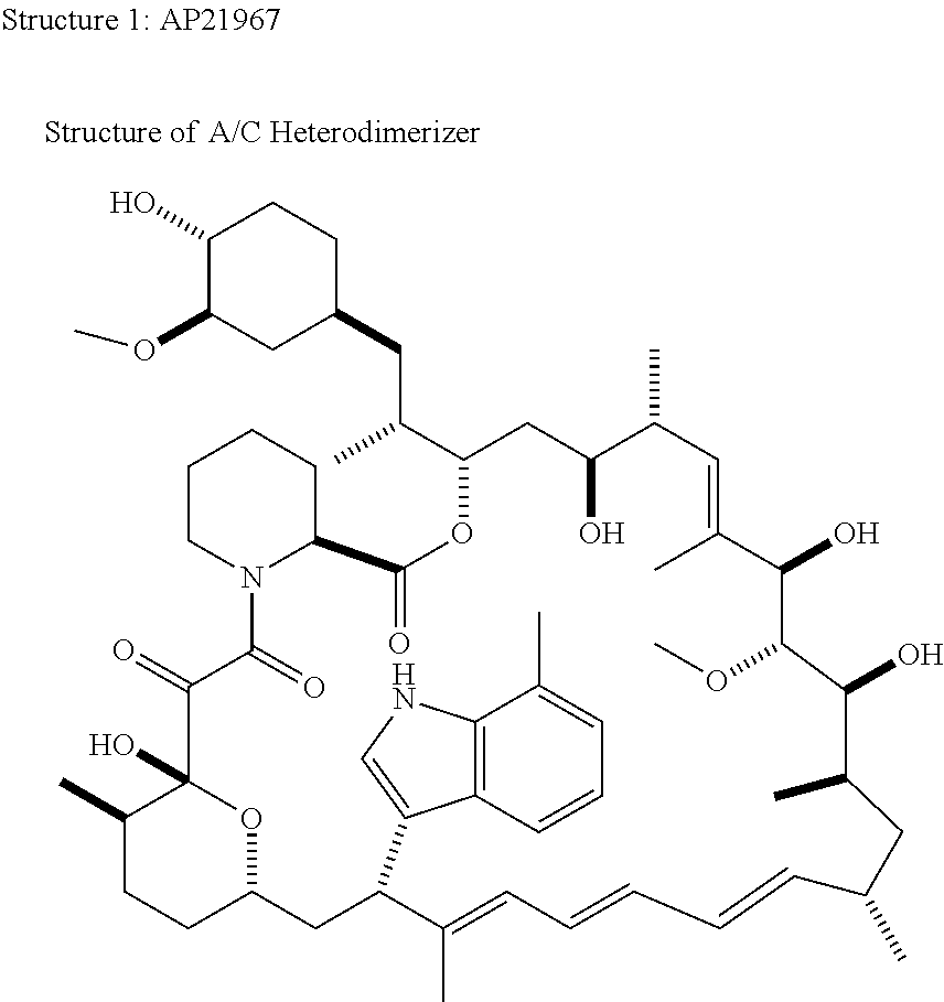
C1(O)C(OC)CC(CC(C)C2OC(=O)C3N(CCCC3)C(=O)C(=O)C3(O)C(C)CCC(O3)CC(C3=CNC4=C3C=CC=C4C)C(C)=CC=CC=CC(C)CC(C)C(O)C(OC)C(O)C(C)=CC(C)C(O)C2)CC1
